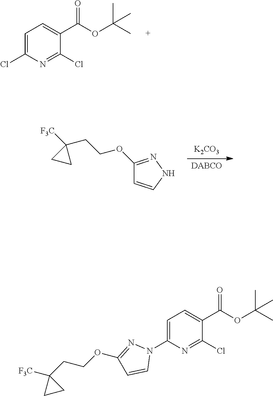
[K2CO3].[DABCO].[F3C]C1(CCOC2=NNC=C2)CC1.C(OC(C)(C)C)(=O)C1=CC=C(Cl)N=C1Cl.N1=C(OCCC2([F3C])CC2)C=CN1C1=CC=C(C(OC(C)(C)C)=O)C(Cl)=N1
